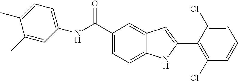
C1=C(C(NC2=CC=C(C)C(C)=C2)=O)C=C2C(=C1)NC(C1=C(Cl)C=CC=C1Cl)=C2
